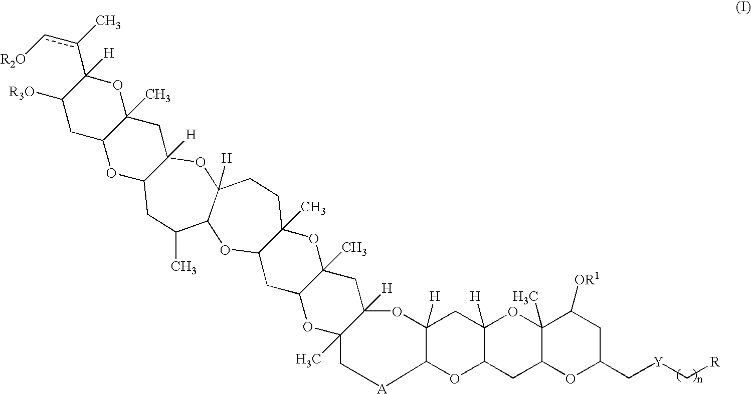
C12(C)C(OC(C[Y]C[R])CC1[OR1])CC1C([H])(O2)CC2([H])C(O1)[A]CC1(C)C([H])(O2)CC2(C)C(O1)CC1C(C)(O2)CCC2([H])C(O1)C(C)CC1C([H])(O2)CC2(C)C(O1)CC([R3O])C(c(c[R2O])C)([H])O2
